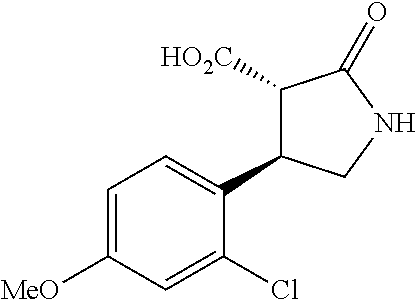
C1([HO2C])C(C2=CC=C([MeO])C=C2Cl)CNC1=O
